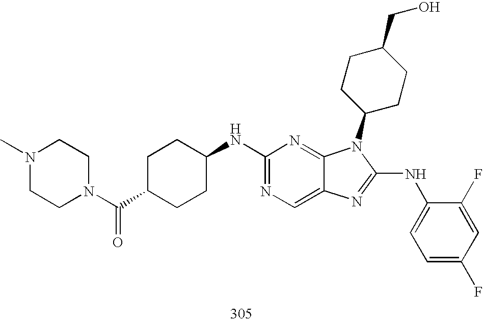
C1(NC2CCC(C(N3CCN(C)CC3)=O)CC2)=NC=C2C(=N1)N(C1CCC(CO)CC1)C(NC1=CC=C(F)C=C1F)=N2
